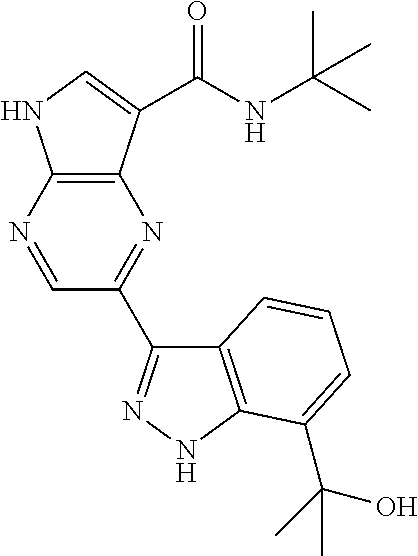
C12=C(N=CC(C3=NNC4=C3C=CC=C4C(O)(C)C)=N1)NC=C2C(NC(C)(C)C)=O
